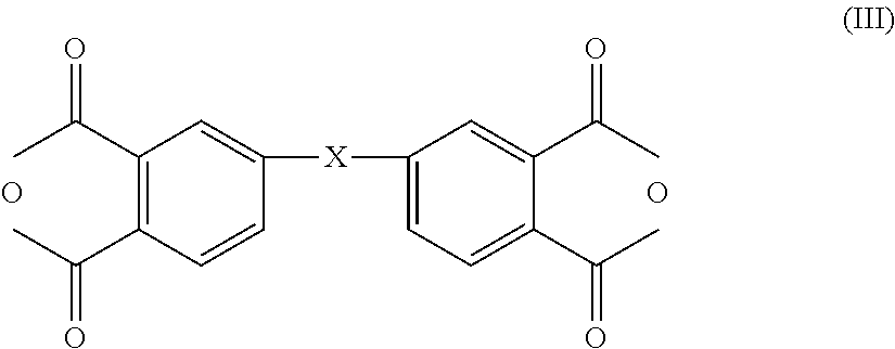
C1(C(C)=O)=C(C(C)=O)C=CC([X]C2=CC=C(C(C)=O)C(C(C)=O)=C2)=C1.O.O
